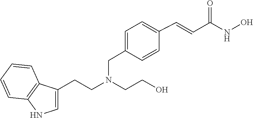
C1=C(C=CC(=O)NO)C=CC(CN(CCC2=CNC3=C2C=CC=C3)CCO)=C1
